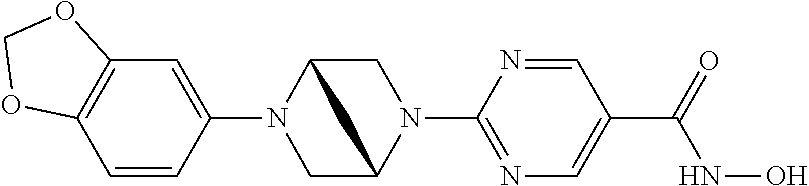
C1(N2CC3N(C4=NC=C(C(NO)=O)C=N4)CC2C3)=CC2=C(C=C1)OCO2
